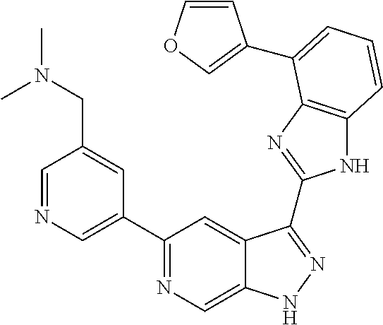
C1=NC=C(C2=NC=C3C(=C2)C(C2=NC4=C(N2)C=CC=C4C2=COC=C2)=NN3)C=C1CN(C)C
